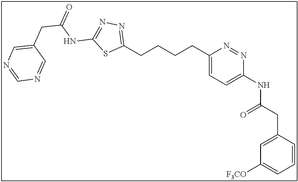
C1(CCCCC2=CC=C(NC(CC3=CC([F3CO])=CC=C3)=O)N=N2)=NN=C(NC(CC2=CN=CN=C2)=O)S1
